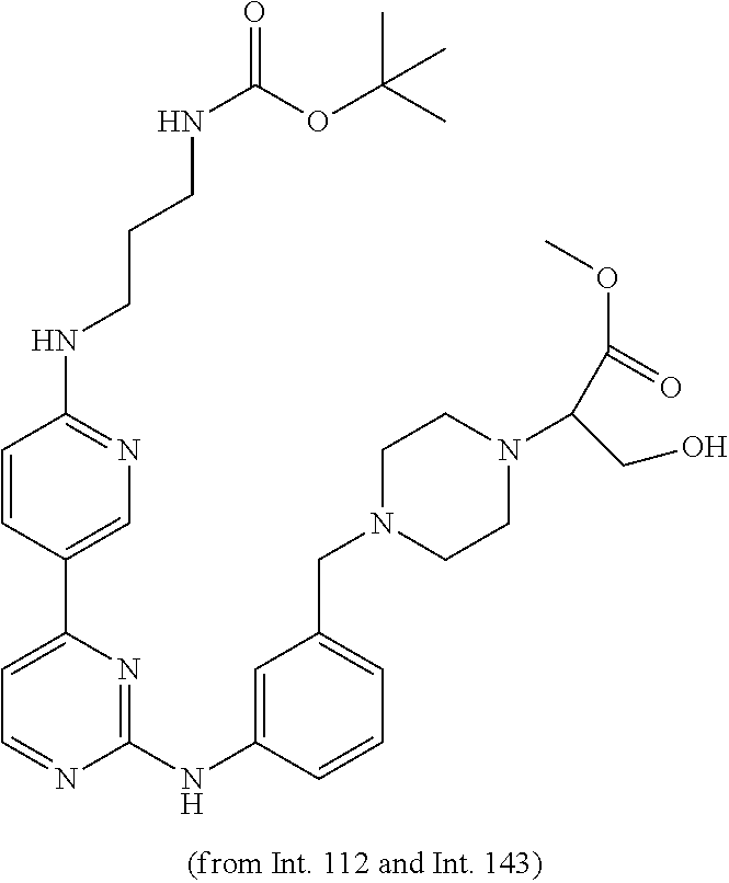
N(C1=NC=C(C2=CC=NC(NC3=CC(CN4CCN(C(C(OC)=O)CO)CC4)=CC=C3)=N2)C=C1)CCCNC(=O)OC(C)(C)C
